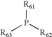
[R61]P([R63])[R62]
